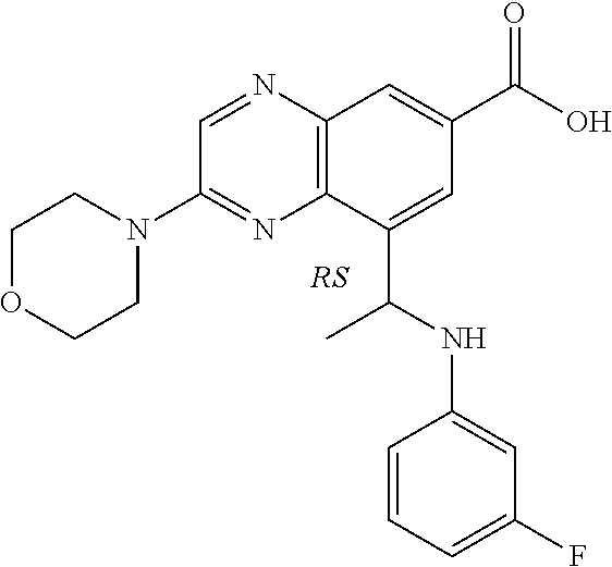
C1OCCN(C2=NC3=C(N=C2)C=C(C(O)=O)C=C3C(NC2=CC(F)=CC=C2)C)C1
